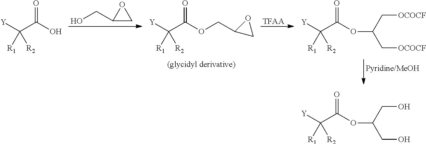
O=C(O)C([Y])([R1])[R2].OCC1CO1.O=C(OCC1CO1)C([Y])([R1])[R2].[TFAA].O=C(OC(C[OCOCF])C[OCOCF])C([Y])([R1])[R2].O=C(OC(CO)CO)C([Y])([R1])[R2]
